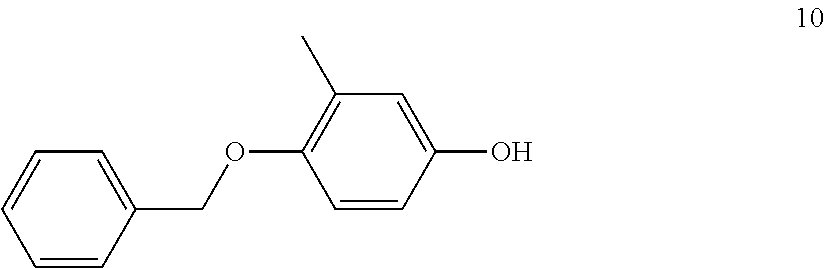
C1=CC(COC2=C(C)C=C(O)C=C2)=CC=C1
